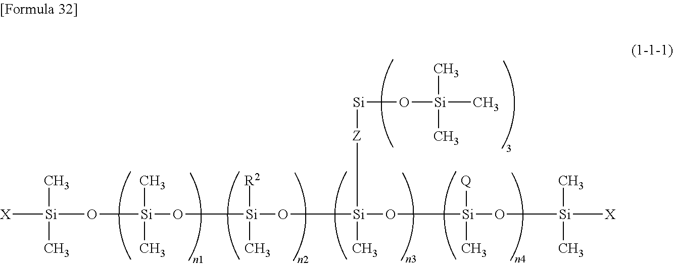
[X][Si](O[Si](O[Si](O[Si](O[Si](O[Si]([X])(C)C)([Q])C)([Z][Si]O[Si](C)(C)C)C)([R2])C)(C)C)(C)C
